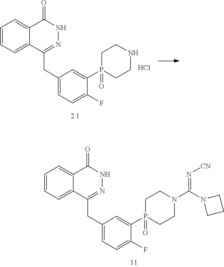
C1=CC=C2C(=C1)C(=O)NN=C2CC1=CC=C(F)C(P2(=O)CCNCC2)=C1.Cl.C1=CC=C2C(=C1)C(=O)NN=C2CC1=CC=C(F)C(P2(=O)CCN(C(N3CCC3)=N[CN])CC2)=C1
